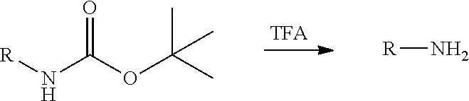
O=C(OC(C)(C)C)N[R].[R]N
